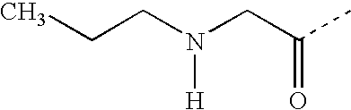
C(N(CC(C)=O)[H])CC
